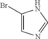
C1(Br)=CN=CN1
